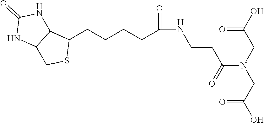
C1(=O)NC2C(N1)C(CCCCC(NCCC(N(CC(=O)O)CC(=O)O)=O)=O)SC2
